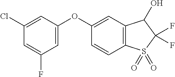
O(C1=CC(F)=CC(Cl)=C1)C1=CC2=C(C=C1)S(=O)(=O)C(F)(F)C2O
